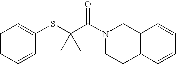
C1=CC=CC(SC(C(N2CCC3=C(C2)C=CC=C3)=O)(C)C)=C1
